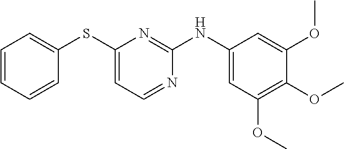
C1=CC=CC(SC2=CC=NC(NC3=CC(OC)=C(OC)C(OC)=C3)=N2)=C1
